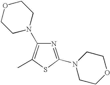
O1CCN(C2=NC(N3CCOCC3)=C(C)S2)CC1
